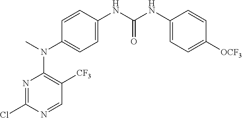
N1=C(Cl)N=CC([CF3])=C1N(C)C1=CC=C(NC(NC2=CC=C([OCF3])C=C2)=O)C=C1
